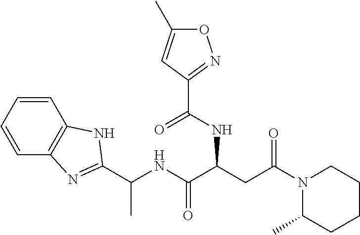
C(NC(CC(N1CCCCC1C)=O)C(NC(C1=NC2=C(C=CC=C2)N1)C)=O)(=O)C1=NOC(C)=C1
